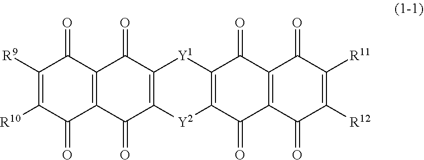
C1([R9])=C([R10])C(=O)C2=C(C1=O)C(=O)C1=C([Y2]C3=C([Y1]1)C(=O)C1=C(C3=O)C(=O)C([R12])=C([R11])C1=O)C2=O
